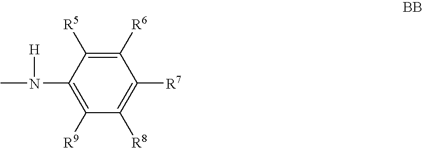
C1([R6])=C([R5])C(N(C)[H])=C([R9])C([R8])=C1[R7]
